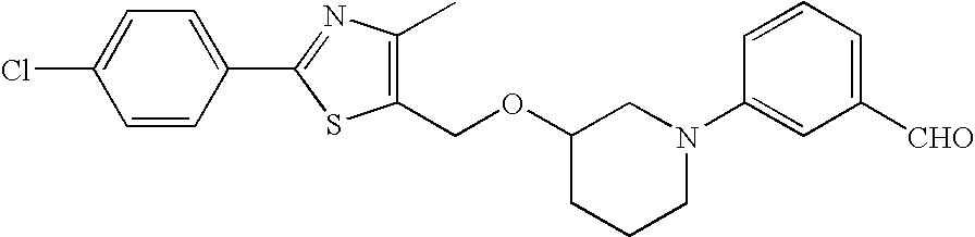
C1=CC(C2=NC(C)=C(COC3CCCN(C4=CC([CHO])=CC=C4)C3)S2)=CC=C1Cl
